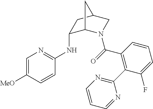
C1=C([MeO])C=CC(NC2C3N(C(=O)C4=C(C5=NC=CC=N5)C(F)=CC=C4)CC(C2)C3)=N1
